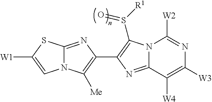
N12C(=NC(C3=C(S([R1])=O)N4C(=N3)C([W4])=C([W3])N=C4[W2])=C1[Me])SC([W1])=C2
